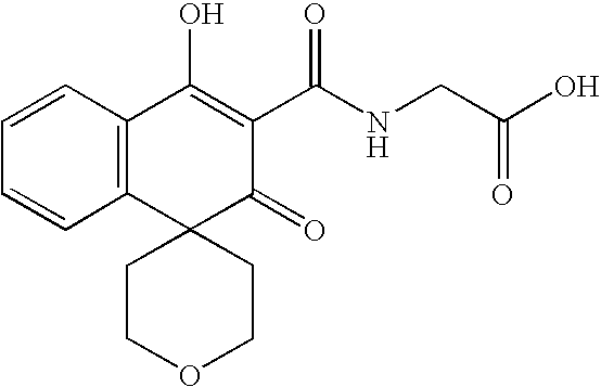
C12=C(C(O)=C(C(NCC(O)=O)=O)C(=O)C13CCOCC3)C=CC=C2
